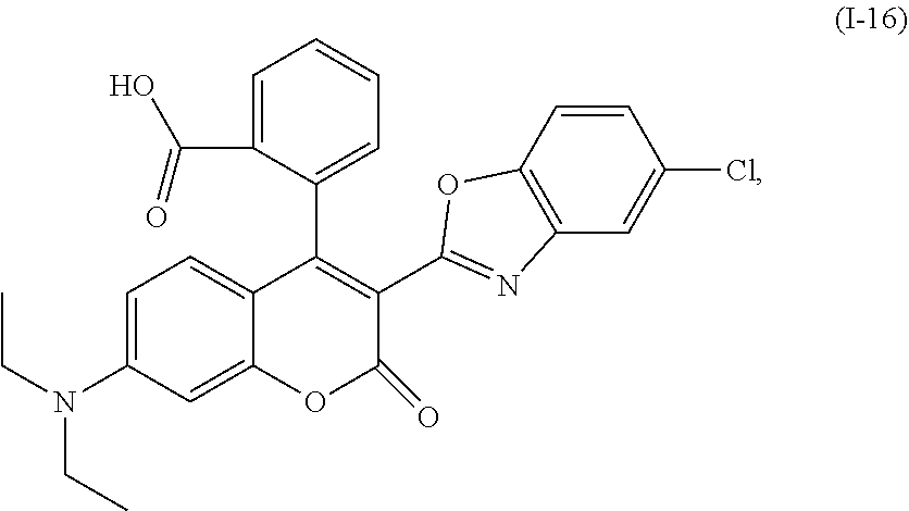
C1=C(N(CC)CC)C=C2C(=C1)C(C1=CC=CC=C1C(=O)O)=C(C1=NC3=C(O1)C=CC(Cl)=C3)C(=O)O2
